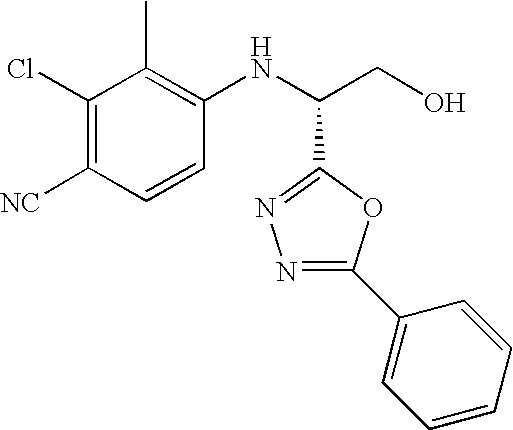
C1(Cl)=C([CN])C=CC(NC(CO)C2=NN=C(C3=CC=CC=C3)O2)=C1C
